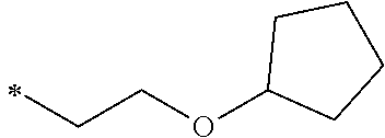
O(CCC)C1CCCC1
